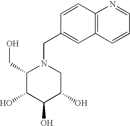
C1(CO)C(O)C(O)C(O)CN1CC1=CC2=C(C=C1)N=CC=C2
